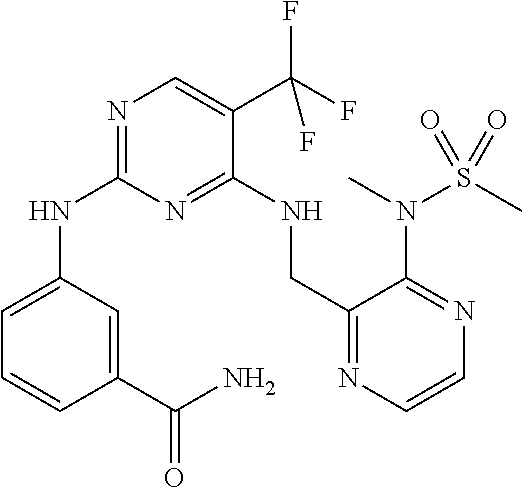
N(C1=NC=C(C(F)(F)F)C(NCC2=NC=CN=C2N(C)S(=O)(C)=O)=N1)C1=CC=CC(C(N)=O)=C1
